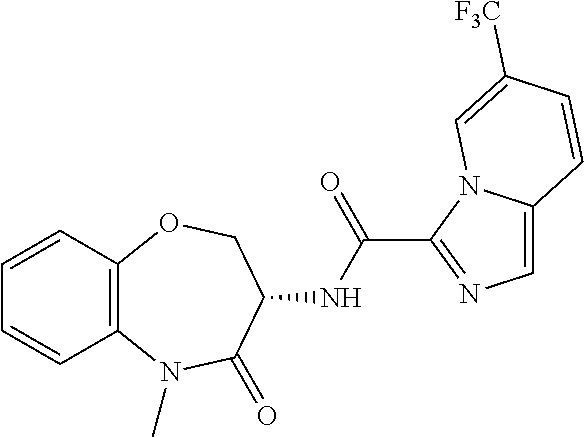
C12=C(OCC(NC(=O)C3=NC=C4N3C=C([F3C])C=C4)C(=O)N1C)C=CC=C2
